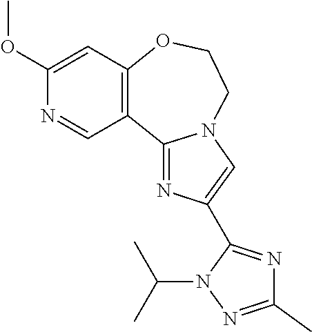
C1(OC)=CC2=C(C=N1)C1=NC(C3=NC(C)=NN3C(C)C)=CN1CCO2
